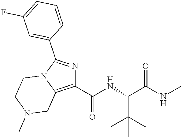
C1(C(NC(C(NC)=O)C(C)(C)C)=O)=C2N(C(C3=CC(F)=CC=C3)=N1)CCN(C)C2
